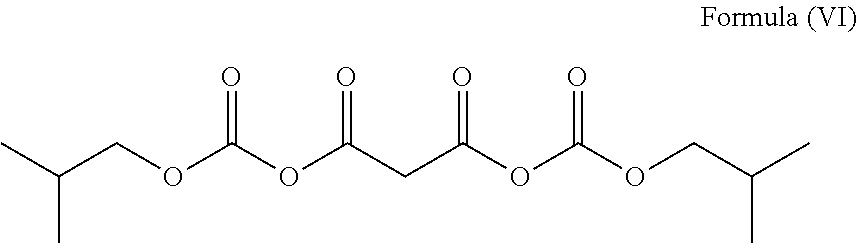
C(OC(OC(CC(OC(OCC(C)C)=O)=O)=O)=O)C(C)C
